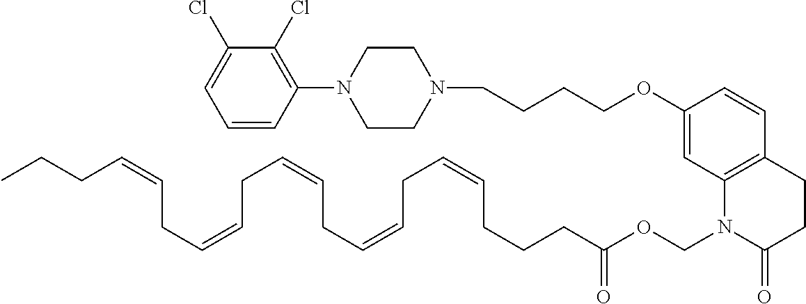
C(CCCOC1=CC2=C(C=C1)CCC(=O)N2COC(CCCC=CCC=CCC=CCC=CCC=CCCC)=O)N1CCN(C2=C(Cl)C(Cl)=CC=C2)CC1
